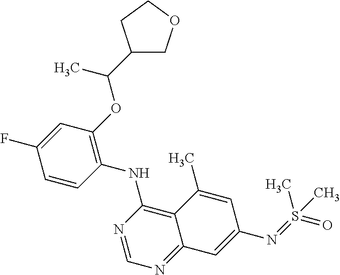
C1=CC(NC2=C3C(=NC=N2)C=C(N=S(=O)(C)C)C=C3C)=C(OC(C2COCC2)C)C=C1F
